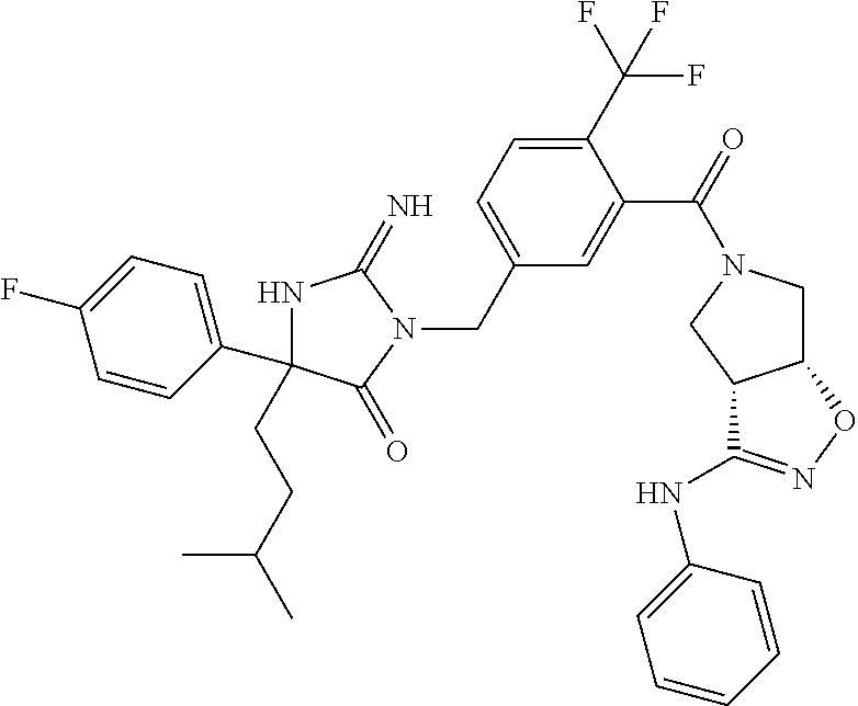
C1(C2=CC=C(F)C=C2)(CCC(C)C)NC(=N)N(CC2=CC=C(C(F)(F)F)C(C(=O)N3CC4C(C3)C(NC3=CC=CC=C3)=NO4)=C2)C1=O
